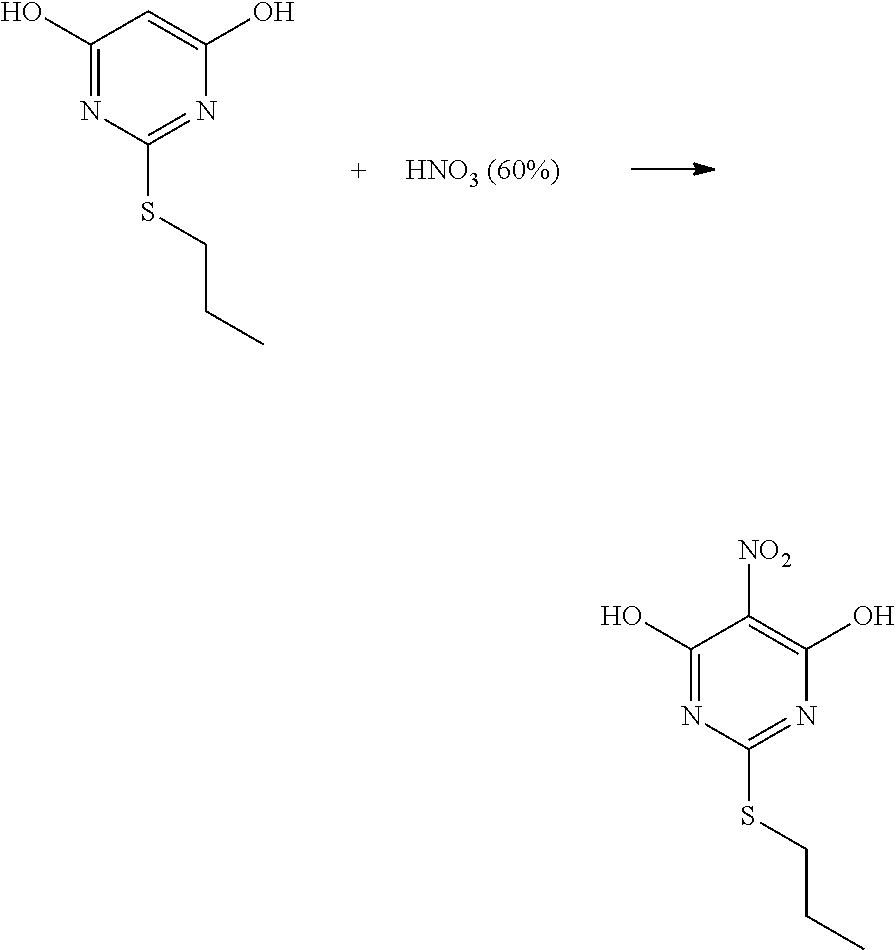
C1(O)=NC(SCCC)=NC(O)=C1.C1(O)=NC(SCCC)=NC(O)=C1[NO2]
